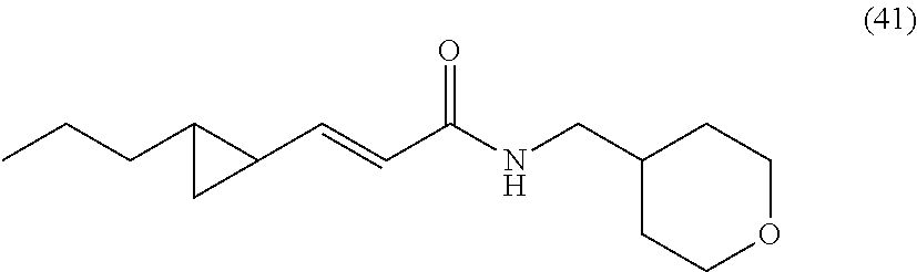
C(C1C(C=CC(NCC2CCOCC2)=O)C1)CC
